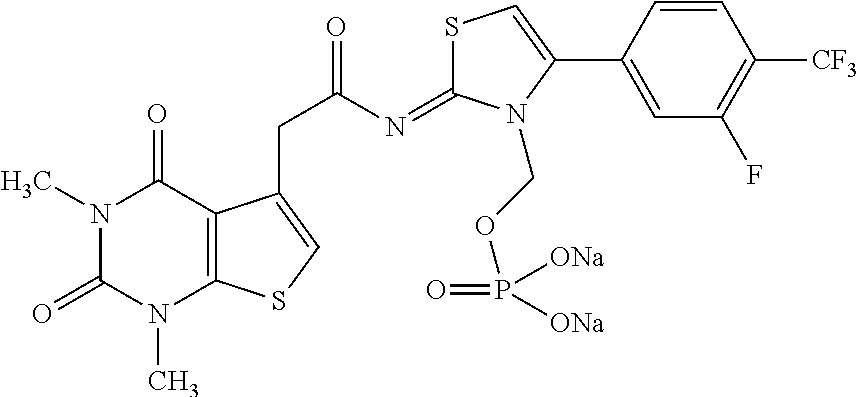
C1=CC(C2=CSC(=NC(CC3=CSC4=C3C(=O)N(C)C(=O)N4C)=O)N2COP(=O)([ONa])[ONa])=CC(F)=C1[CF3]
